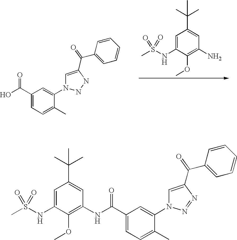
N(C(=O)C1=CC=C(C)C(N2N=NC(C(=O)C3=CC=CC=C3)=C2)=C1)C1=C(OC)C(NS(C)(=O)=O)=CC(C(C)(C)C)=C1.C1=C(NS(C)(=O)=O)C(OC)=C(N)C=C1C(C)(C)C.OC(=O)C1=CC=C(C)C(N2NNC(C(=O)C3=CC=CC=C3)=C2)=C1
